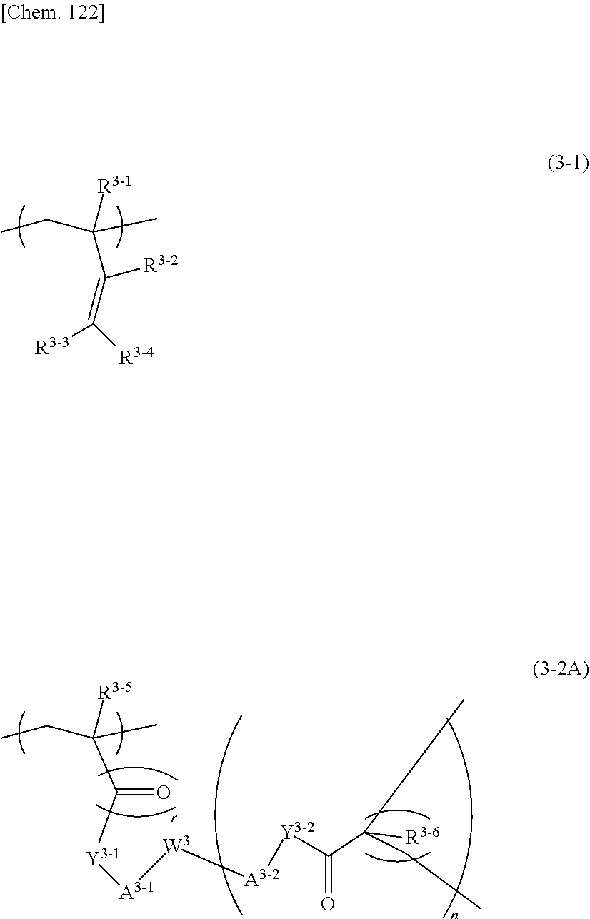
CCC(C)([R3-1])C(=C([R3-4])[R3-3])[R3-2].CCC(C)([R3-5])C([Y3-1][A3-1])=O.C[W3][A3-2][Y3-2]C(=O)C(CC)(C)[R3-6]
